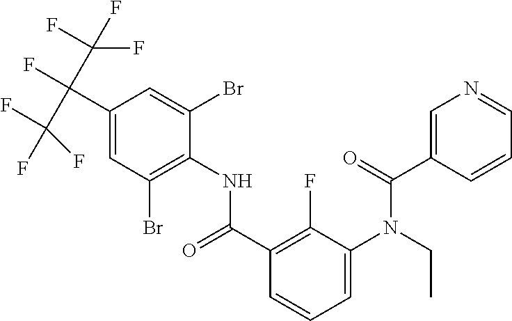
C1=C(Br)C(NC(C2=C(F)C(N(C(C3=CN=CC=C3)=O)CC)=CC=C2)=O)=C(Br)C=C1C(F)(C(F)(F)F)C(F)(F)F
